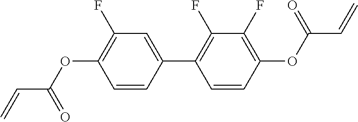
C(C=C)(OC1=C(F)C(F)=C(C2=CC(F)=C(OC(C=C)=O)C=C2)C=C1)=O
